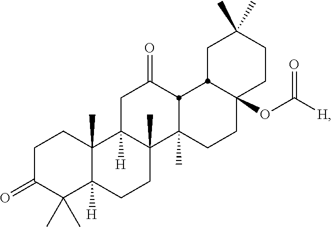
C1C(=O)C(C)(C)C2([H])C(C)(C1)C1([H])C(C)(CC2)C2(C)CCC3(OC([H])=O)CCC(C)(C)CC3C2C(=O)C1
